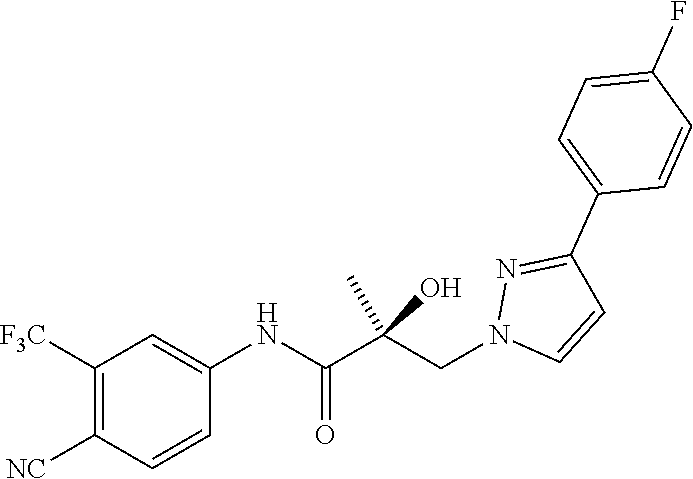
C1([F3C])=C([NC])C=CC(NC(C(CN2C=CC(C3=CC=C(F)C=C3)=N2)(C)O)=O)=C1
